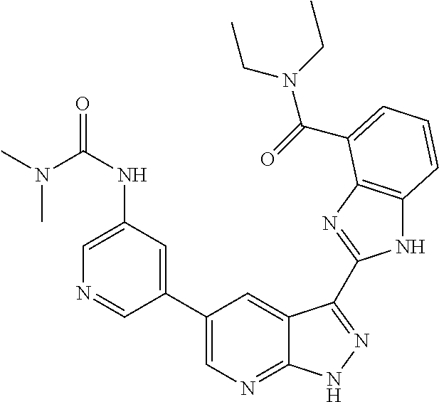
C1(C2=CN=C3C(=C2)C(C2=NC4=C(N2)C=CC=C4C(=O)N(CC)CC)=NN3)=CC(NC(N(C)C)=O)=CN=C1
